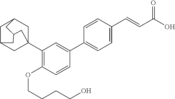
C1(C23CC4CC(C2)CC(C3)C4)=C(OCCCCO)C=CC(C2=CC=C(C=CC(O)=O)C=C2)=C1
